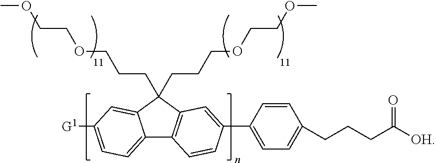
C1(CCCOCCOC)(CCCOCCOC)C2=CC([G1])=CC=C2C2=C1C=C(C1=CC=C(CCCC([OH])=O)C=C1)C=C2
